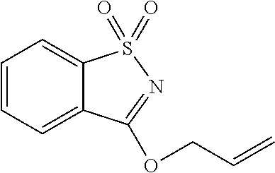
C1=CC=C2C(=C1)S(=O)(=O)N=C2OCC=C
